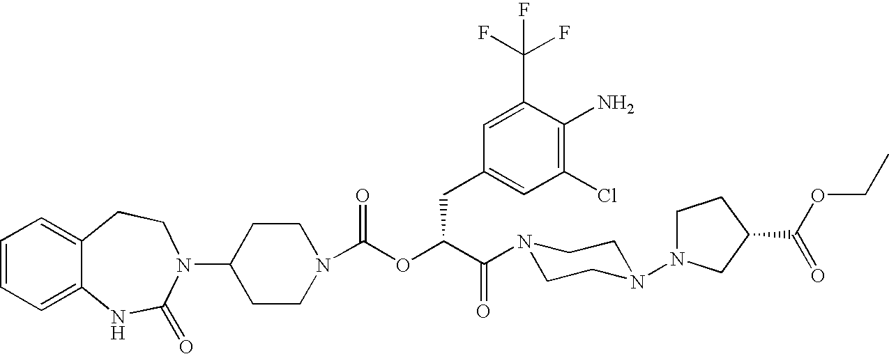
C1(N2C(=O)NC3=CC=CC=C3CC2)CCN(C(OC(C(=O)N2CCN(N3CCC(C(OCC)=O)C3)CC2)CC2=CC(Cl)=C(N)C(C(F)(F)F)=C2)=O)CC1
